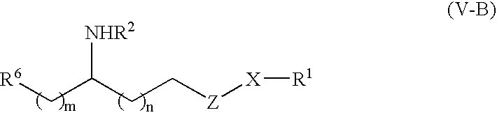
[R6]CC(CC[Z][X][R1])[NHR2]
